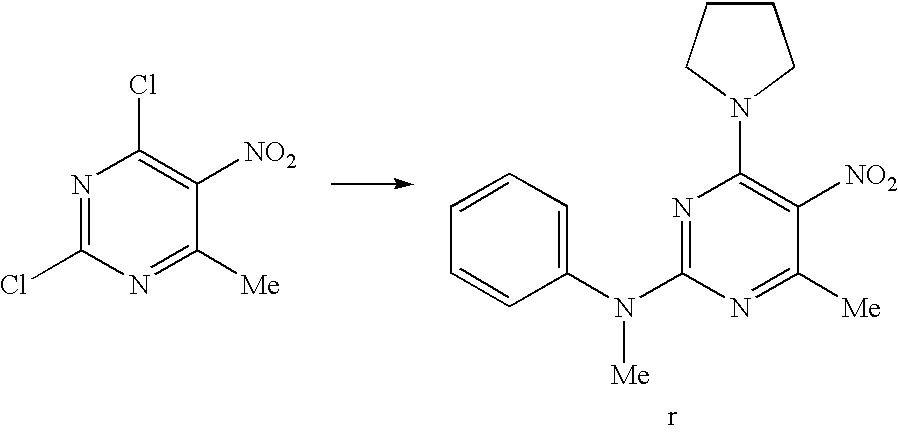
N1=C(Cl)N=C([Me])C([NO2])=C1Cl.N1=C(N(C2=CC=CC=C2)[Me])N=C([Me])C([NO2])=C1N1CCCC1
